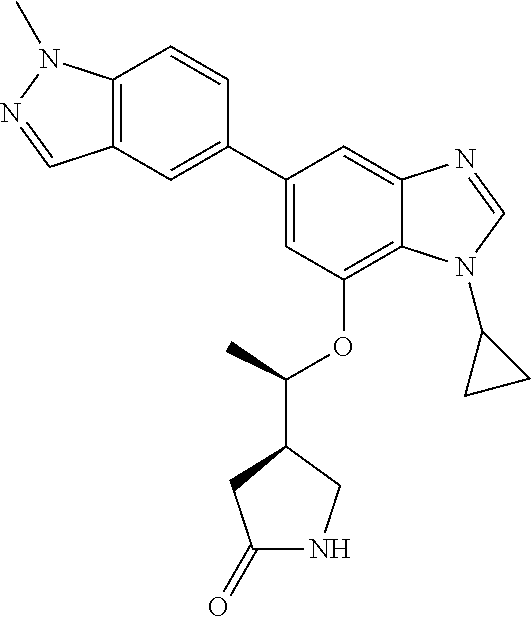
C1(C2=CC(OC(C3CC(=O)NC3)C)=C3C(=C2)N=CN3C2CC2)=CC2=C(C=C1)N(C)N=C2
